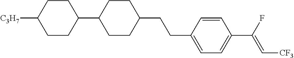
C1CC(C2CCC(CCC3=CC=C(C(F)=C[CF3])C=C3)CC2)CCC1[C3H7]
